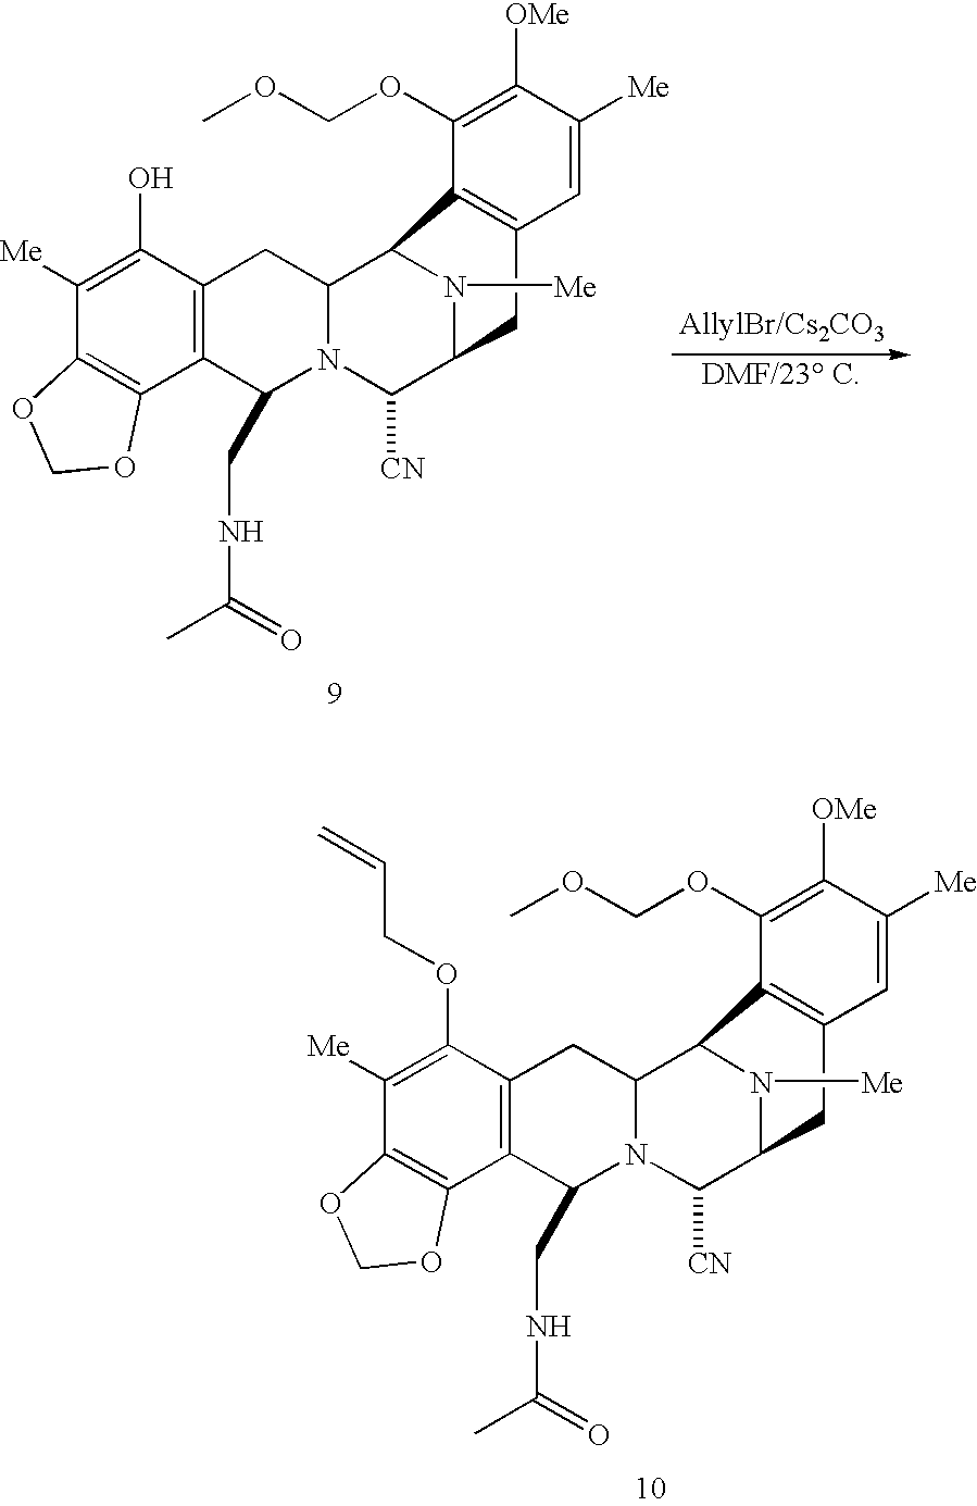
C1([Me])=C(OCC=C)C2=C(C3=C1OCO3)C(CNC(C)=O)N1C(C3N([Me])C(C1[CN])CC1=C3C(OCOC)=C([OMe])C([Me])=C1)C2.C1([Me])=C(O)C2=C(C3=C1OCO3)C(CNC(C)=O)N1C(C3N([Me])C(C1[CN])CC1=C3C(OCOC)=C([OMe])C([Me])=C1)C2
